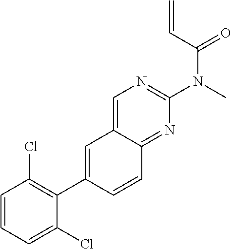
C1=CC=C(Cl)C(C2=CC3=CN=C(N(C)C(C=C)=O)N=C3C=C2)=C1Cl
